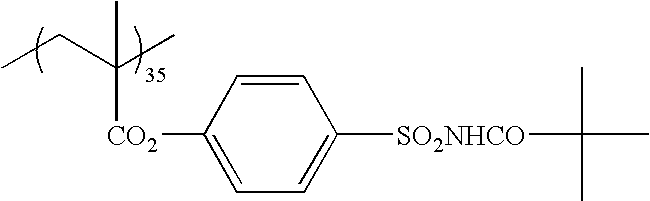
CCC(C)([CO2]C1=CC=C([SO2NHCO]C(C)(C)C)C=C1)C
